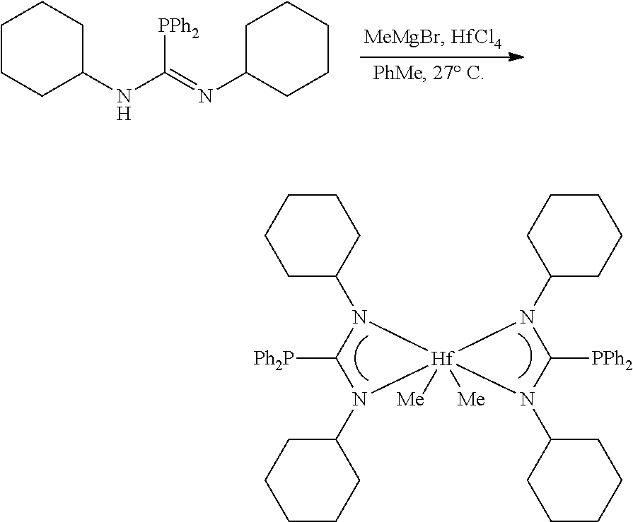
C1C(NC(=NC2CCCCC2)[PPh2])CCCC1.C1(N2C([Ph2P])N(C3CCCCC3)[Hf]23([Me])([Me])N(C2CCCCC2)C([PPh2])N3C2CCCCC2)CCCCC1
